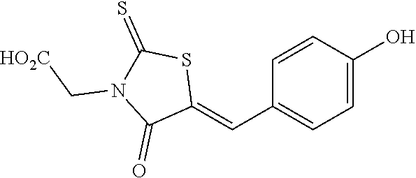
C1=C(O)C=CC(C=C2SC(=S)N(C[HO2C])C2=O)=C1
